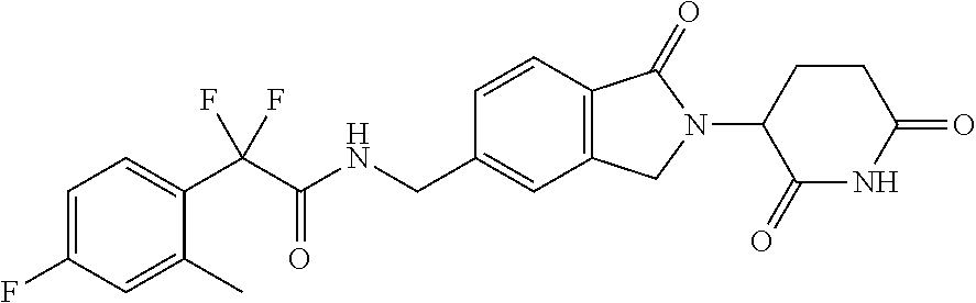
C1=C(F)C=C(C)C(C(C(NCC2=CC3=C(C=C2)C(=O)N(C2C(=O)NC(=O)CC2)C3)=O)(F)F)=C1
